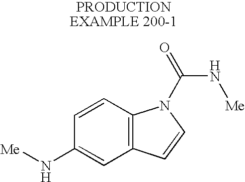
C1=CC2=C(C=C1N[Me])C=CN2C(N[Me])=O
